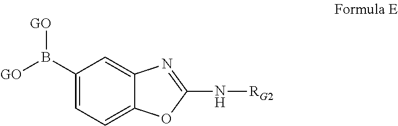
C1(B([GO])[GO])=CC=C2C(=C1)N=C([NH][RG2])O2
